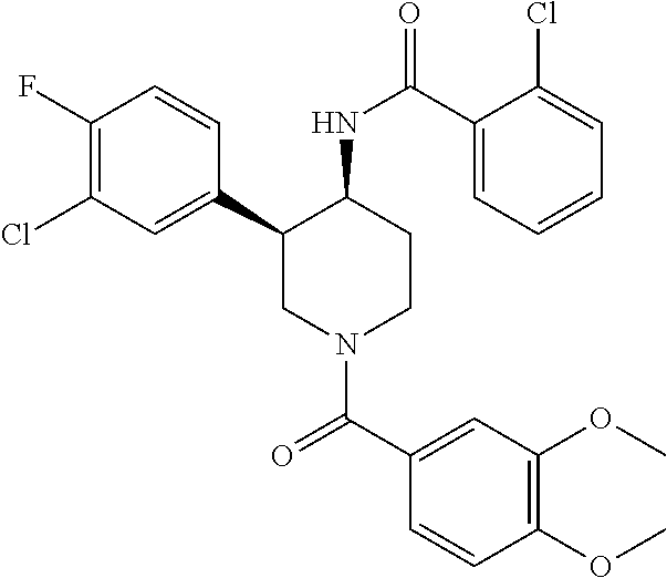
C1(F)=C(Cl)C=C(C2CN(C(C3=CC(OC)=C(OC)C=C3)=O)CCC2NC(=O)C2=CC=CC=C2Cl)C=C1
